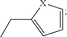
C(C)C1=CC=C[X]1
